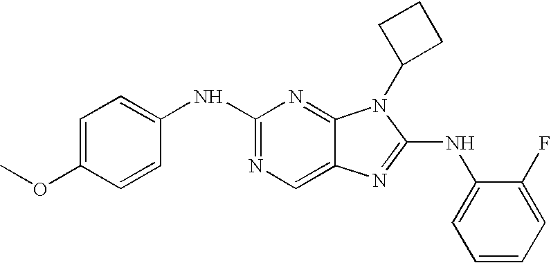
C1(NC2=NC=C3C(=N2)N(C2CCC2)C(NC2=CC=CC=C2F)=N3)=CC=C(OC)C=C1
